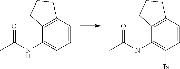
C1=CC2=C(C(NC(C)=O)=C1Br)CCC2.C1=CC2=C(C(NC(C)=O)=C1)CCC2
